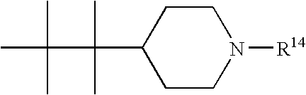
C1CN([R14])CCC1C(C(C)(C)C)(C)C
